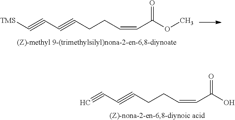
C#CC#CCCC=CC(O)=O.[TMS]C#CC#CCCC=CC(OC)=O
